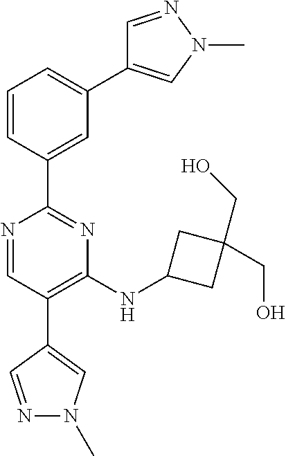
C1=C(C2=NC(NC3CC(CO)(CO)C3)=C(C3=CN(C)N=C3)C=N2)C=CC=C1C1=CN(C)N=C1
